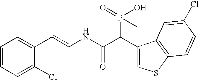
C1=CC=C(Cl)C(C=CNC(C(C2=CSC3=C2C=C(Cl)C=C3)P(O)(=O)C)=O)=C1
